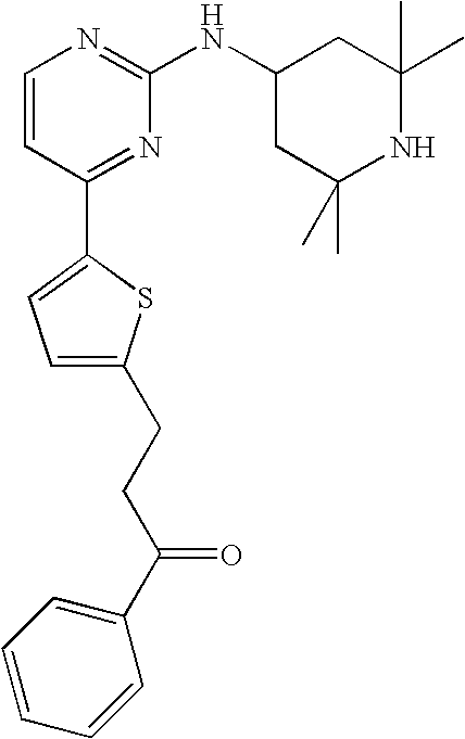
C1=CC(C2=CC=C(CCC(C3=CC=CC=C3)=O)S2)=NC(NC2CC(C)(C)NC(C)(C)C2)=N1
